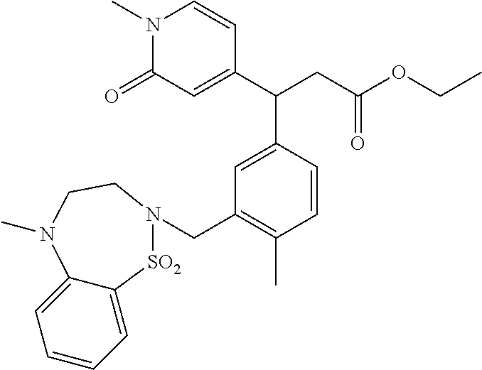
C1=C(C(C2=CC(=O)N(C)C=C2)CC(OCC)=O)C=CC(C)=C1CN1[SO2]C2=CC=CC=C2N(C)CC1
